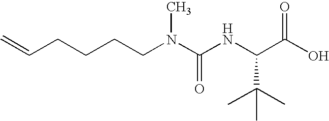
C(CCCCN(C(NC(C(O)=O)C(C)(C)C)=O)C)=C
